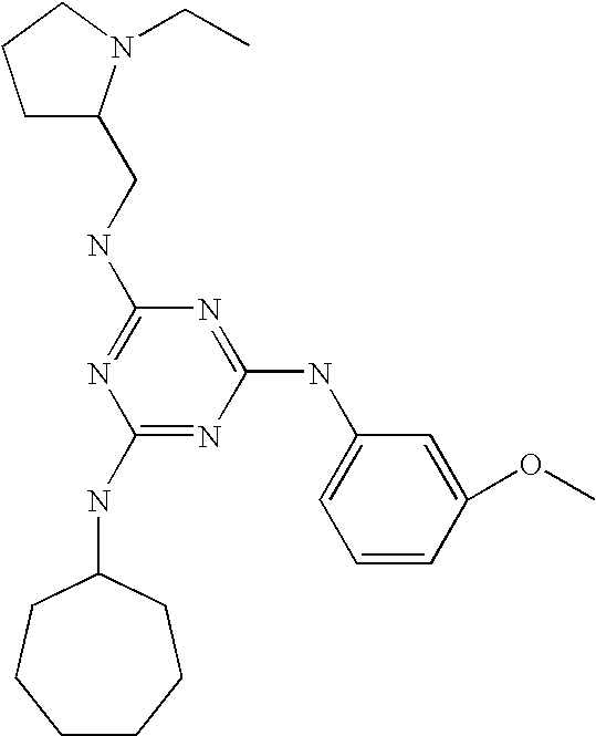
C1(NC2CCCCCC2)=NC(NC2=CC=CC(OC)=C2)=NC(NCC2CCCN2CC)=N1
